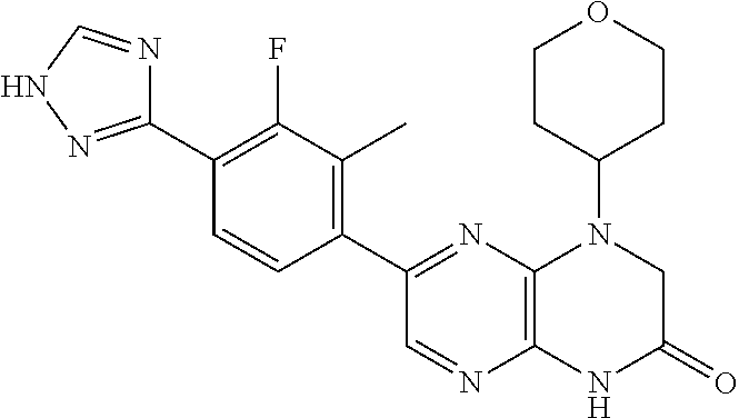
C1(C2=NC3=C(N=C2)NC(=O)CN3C2CCOCC2)=C(C)C(F)=C(C2=NNC=N2)C=C1
